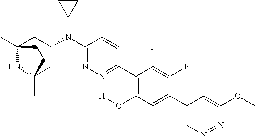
C12(C)NC(C)(CC(N(C3=NN=C(C4=C(O[H])C=C(C5=CN=NC(OC)=C5)C(F)=C4F)C=C3)C3CC3)C1)CC2
